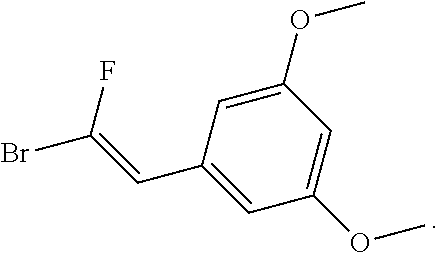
C1(C=C(Br)F)=CC(OC)=CC(OC)=C1
